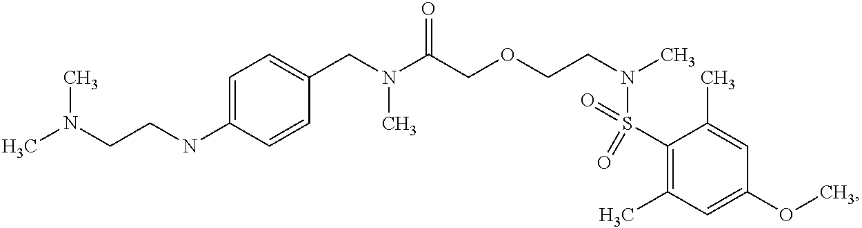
C1(NCCN(C)C)=CC=C(CN(C(COCCN(C)S(=O)(=O)C2=C(C)C=C(OC)C=C2C)=O)C)C=C1
